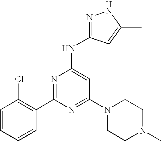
C1=CC(Cl)=C(C2=NC(NC3=NNC(C)=C3)=CC(N3CCN(C)CC3)=N2)C=C1
